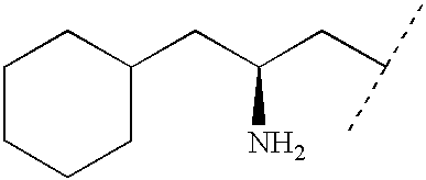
C(C(CC(C)C)N)C1CCCCC1
